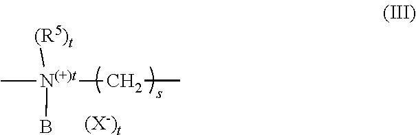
[N(+)t](CC)([(R5)t])(B)C.[(X-)t]
